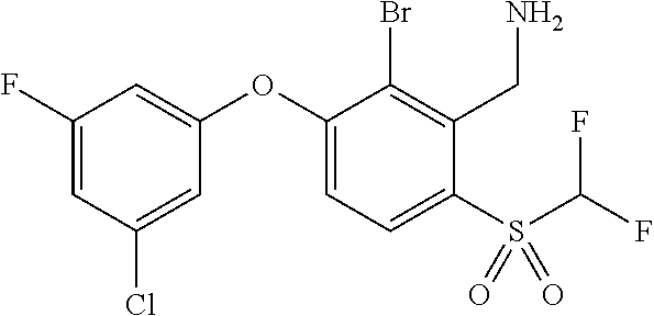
C1(F)=CC(Cl)=CC(OC2=CC=C(S(=O)(=O)C(F)F)C(CN)=C2Br)=C1
